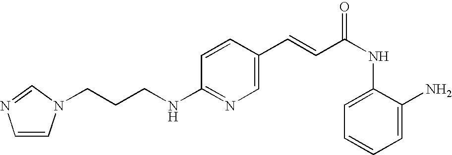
C(NC1=NC=C(C=CC(NC2=CC=CC=C2N)=O)C=C1)CCN1C=CN=C1
